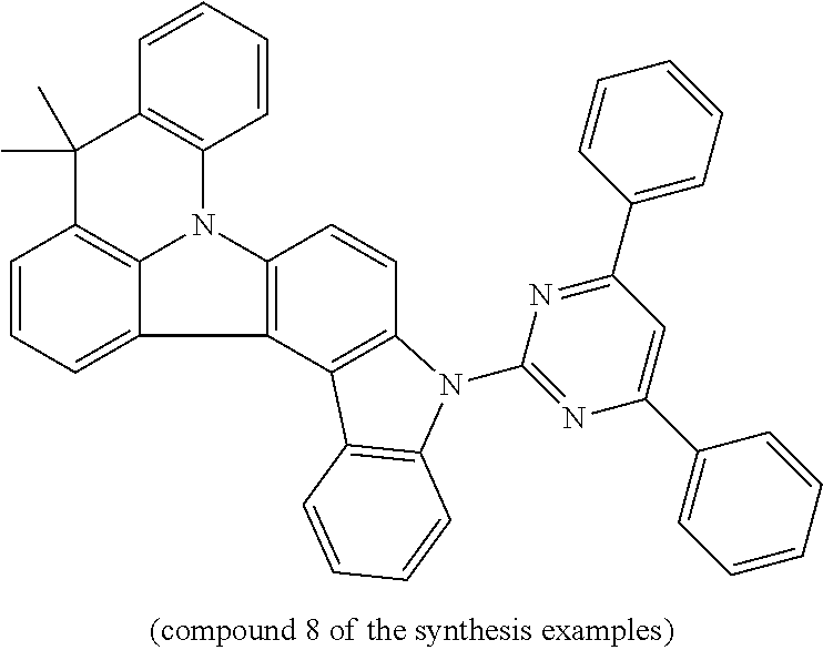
C1=CC=C2C3=C1C(C)(C)C1=C(N3C3=C2C2=C(C=C3)N(C3=NC(C4=CC=CC=C4)=CC(C4=CC=CC=C4)=N3)C3=C2C=CC=C3)C=CC=C1
